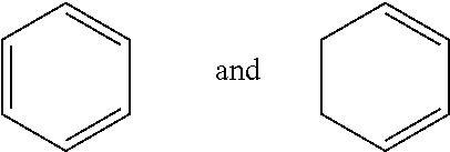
C1=CC=CC=C1.C1CC=CC=C1
